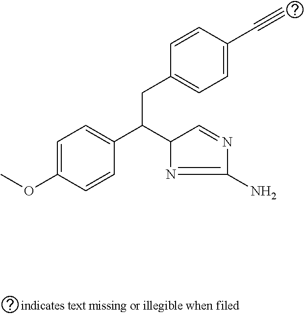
C1=C(OC)C=CC(C(C2N=C(N)N=C2)CC2=CC=C(C#C)C=C2)=C1
